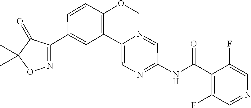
C1(C2=CC(C3=CN=C(NC(C4=C(F)C=NC=C4F)=O)C=N3)=C(OC)C=C2)=NOC(C)(C)C1=O
